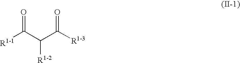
[R1-1]C(C(C([R1-3])=O)[R1-2])=O
